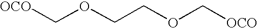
[OCO]COCCOC[OCO]
